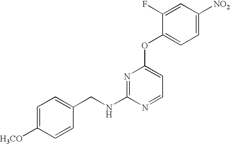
C1=C([H3CO])C=CC(CNC2=NC(OC3=CC=C([NO2])C=C3F)=CC=N2)=C1
